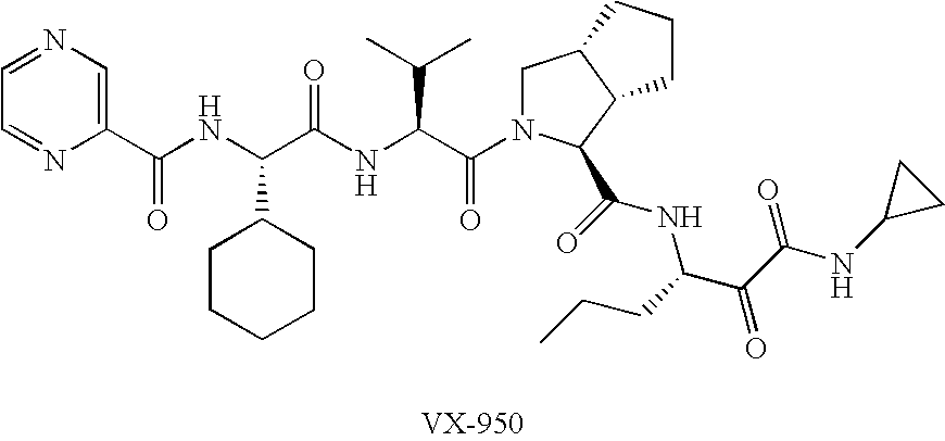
N1=CC=NC(C(NC(C(NC(C(N2CC3C(CCC3)C2C(NC(CCC)C(C(NC2CC2)=O)=O)=O)=O)C(C)C)=O)C2CCCCC2)=O)=C1
